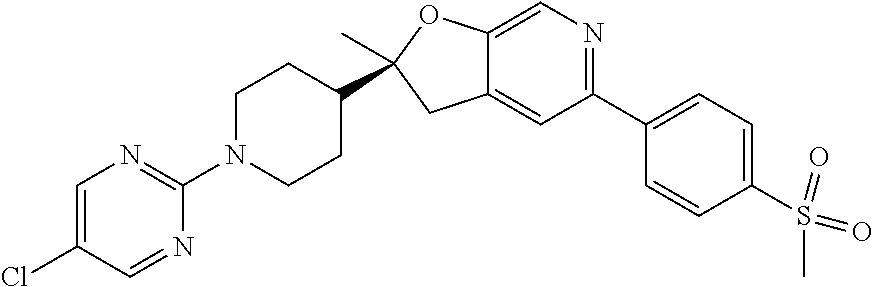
C1C2=CC(C3=CC=C(S(=O)(C)=O)C=C3)=NC=C2OC1(C1CCN(C2=NC=C(Cl)C=N2)CC1)C
